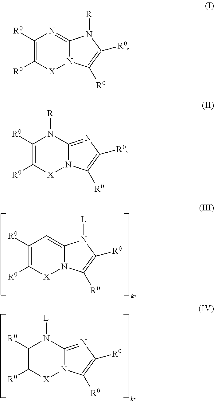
C1([R0])=C([R0])[X]N2C(=C1)N([L])C([R0])=C2[R0].C1([R0])=C([R0])[X]N2C(=NC([R0])=C2[R0])N1[L].C1([R0])=C([R0])[X]N2C(=N1)N([R])C([R0])=C2[R0].C1([R0])=C([R0])[X]N2C(=NC([R0])=C2[R0])N1[R]
